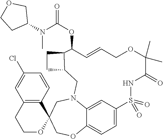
C1=C2C=C3C(=C1)OCC1(CN3CC3CCC3C(OC(=O)N(C3COCC3)C)C=CCOC(C)(C)C(=O)NS2(=O)=O)C2=C(CCO1)C=C(Cl)C=C2
